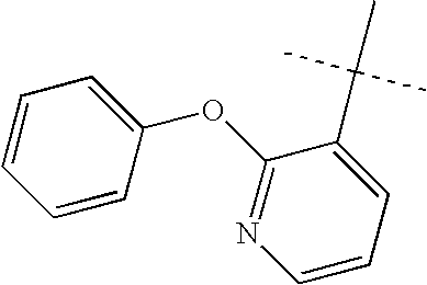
C1=CC(OC2=NC=CC=C2C(C)(C)C)=CC=C1
